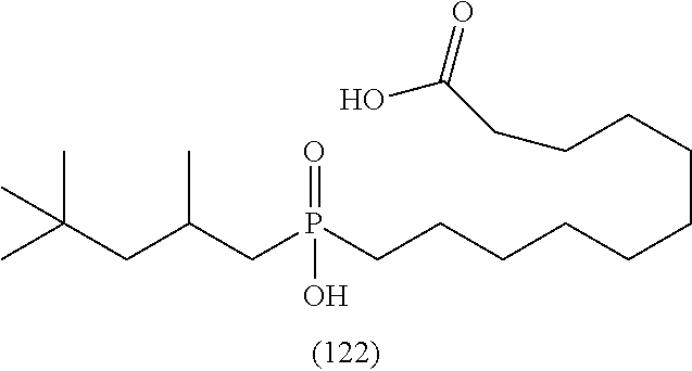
CC(CC(CP(CCCCCCCCCCC(O)=O)(=O)O)C)(C)C
